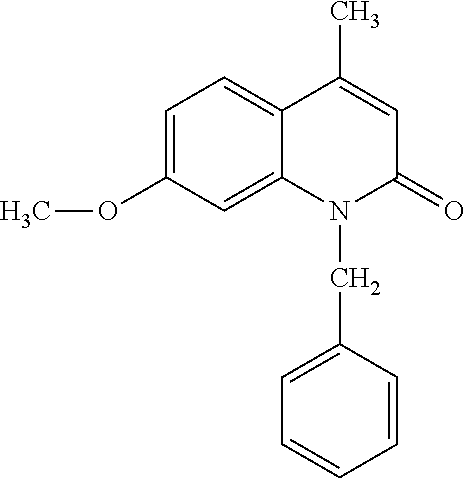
C1=C(OC)C=C2C(=C1)C(C)=CC(=O)N2CC1=CC=CC=C1
